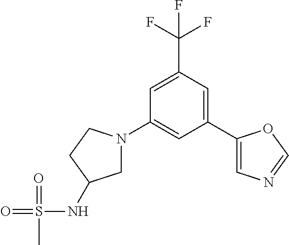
C1=C(C(F)(F)F)C=C(C2=CN=CO2)C=C1N1CC(NS(=O)(=O)C)CC1
